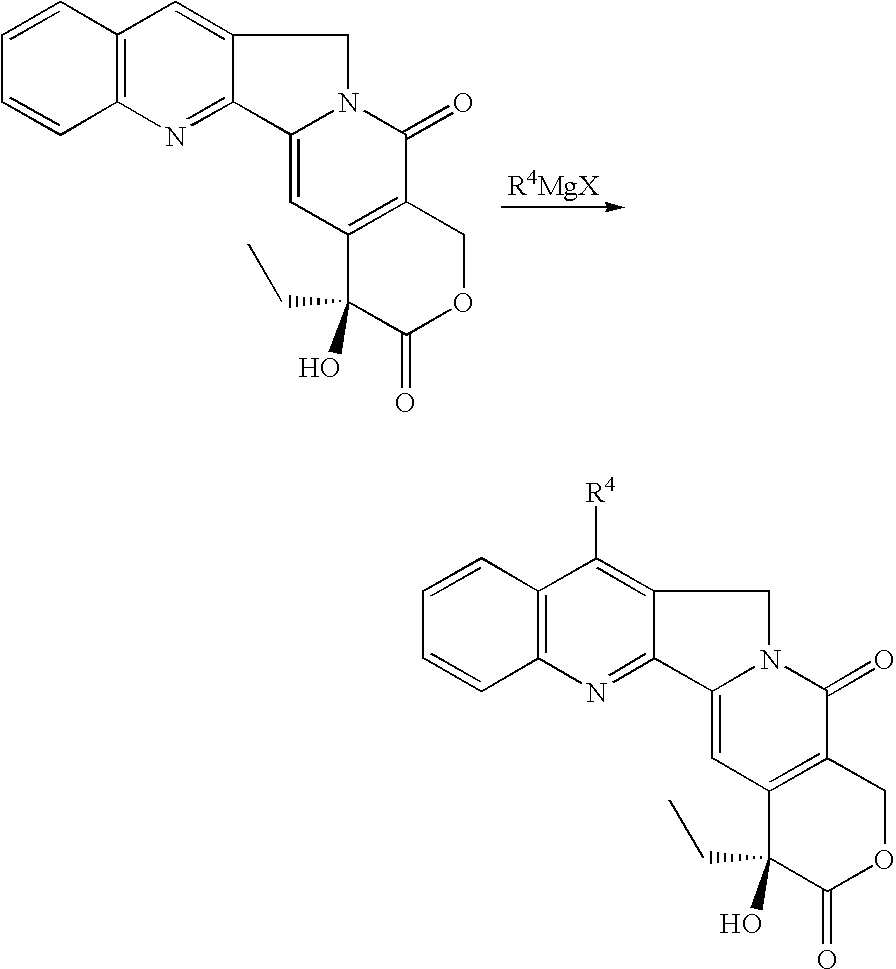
C1=CC2=C(C=C1)N=C1C(=C2)CN2C1=CC1=C(C2=O)COC(=O)C1(O)CC.C1=CC2=C(C=C1)N=C1C(=C2[R4])CN2C1=CC1=C(C2=O)COC(=O)C1(O)CC
